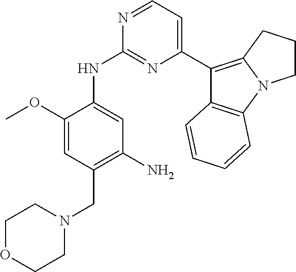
C1(OC)=CC(CN2CCOCC2)=C(N)C=C1NC1=NC(C2=C3N(C4=C2C=CC=C4)CCC3)=CC=N1
